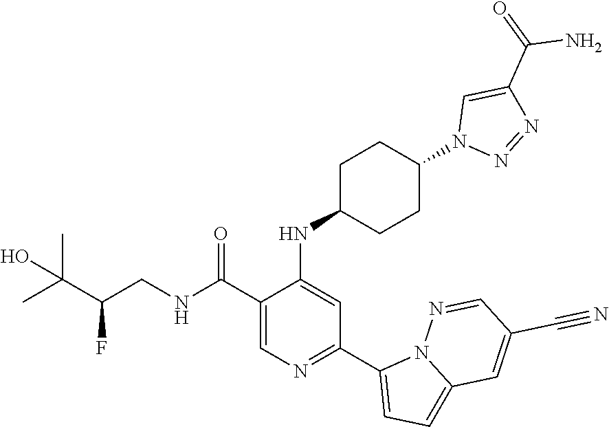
C1(C(NCC(C(C)(C)O)F)=O)=CN=C(C2=CC=C3N2N=CC(C#N)=C3)C=C1NC1CCC(N2N=NC(C(=O)N)=C2)CC1
